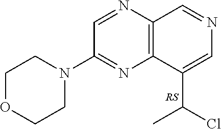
C1=NC2=C(N=C1N1CCOCC1)C(C(Cl)C)=CN=C2
